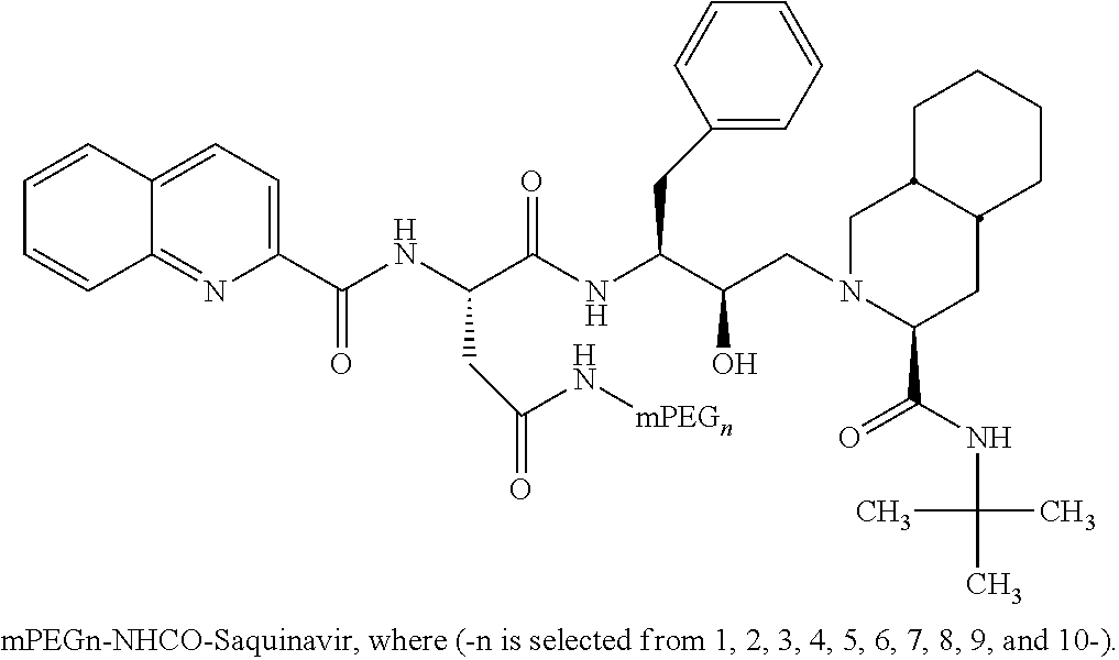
C1(C(NC(C(NC(C(CN2C(C(NC(C)(C)C)=O)CC3C(C2)CCCC3)O)CC2=CC=CC=C2)=O)CC(N[mPEGn])=O)=O)=CC=C2C(=N1)C=CC=C2
